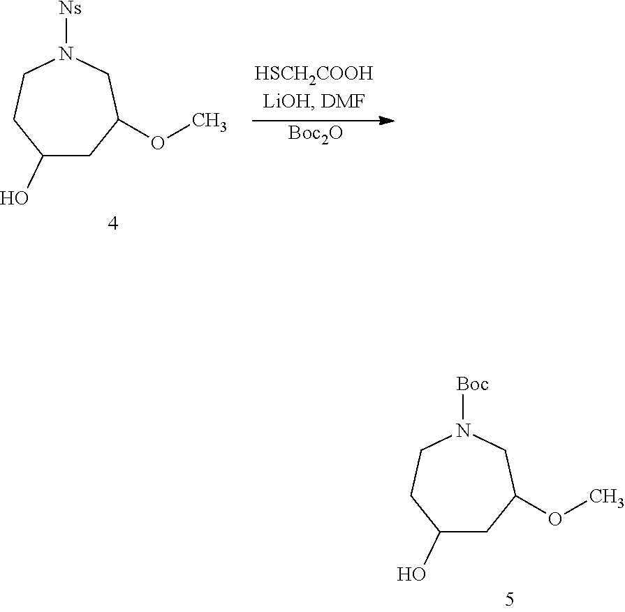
[Boc2O].C1(O)CC(OC)CN([Ns])CC1.C1(O)CC(OC)CN([Boc])CC1
